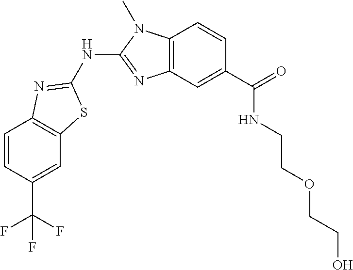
C1=CC(C(F)(F)F)=CC2=C1N=C(NC1=NC3=C(N1C)C=CC(C(NCCOCCO)=O)=C3)S2
